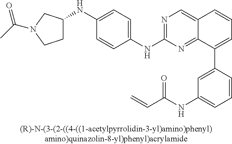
N(C1=CC=C(NC2=NC=C3C(=N2)C(C2=CC(NC(C=C)=O)=CC=C2)=CC=C3)C=C1)C1CCN(C(C)=O)C1
